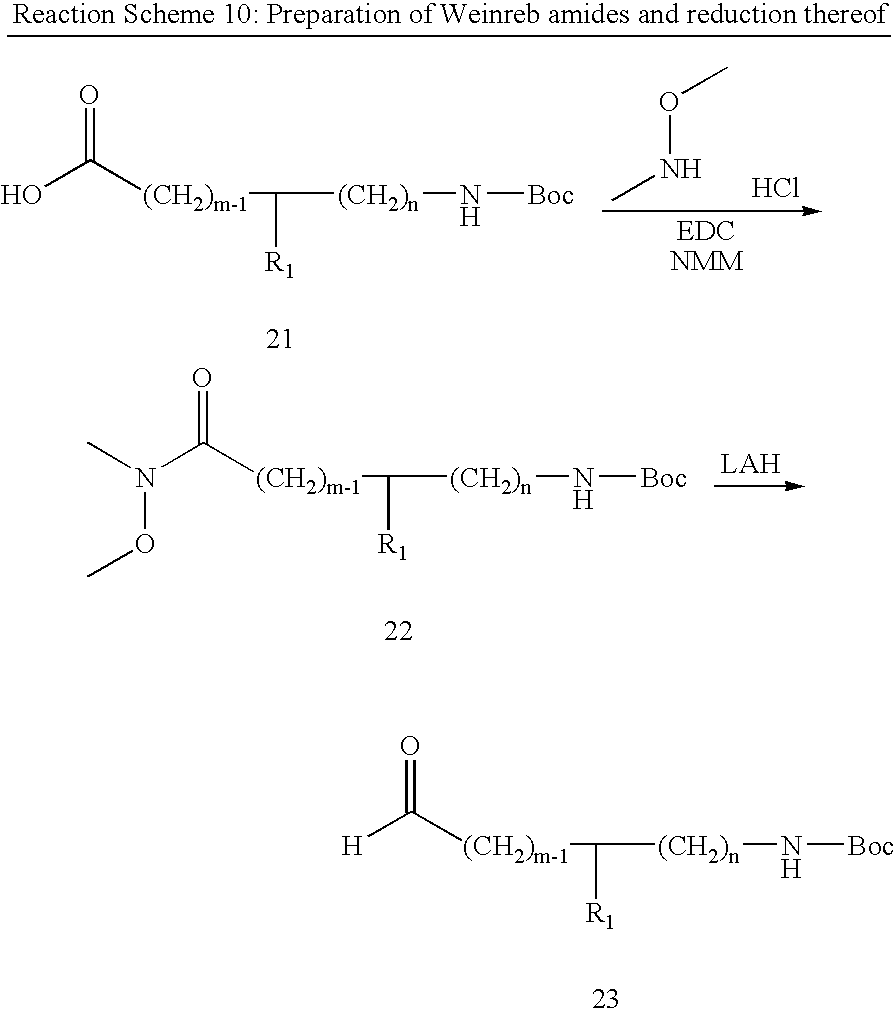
N(OC)(C)C([(CH2)m-1]C([R1])[(CH2)n]N[Boc])=O.[H]C([(CH2)m-1]C([R1])[(CH2)n]N[Boc])=O.OC([(CH2)m-1]C([R1])[(CH2)n]N[Boc])=O.O(NC)C.Cl
